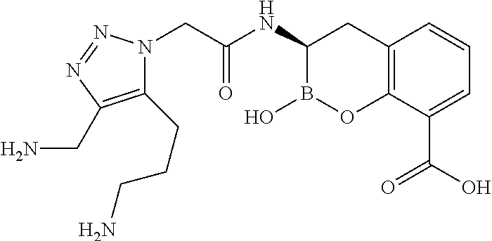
C1(CCCN)=C(CN)N=NN1CC(NC1B(O)OC2=C(C1)C=CC=C2C(O)=O)=O
